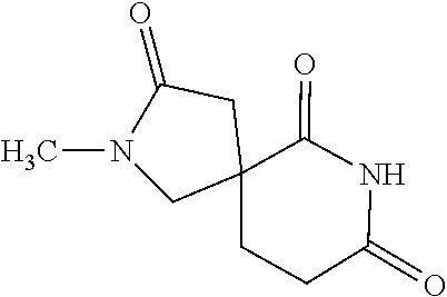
CN1CC2(CCC(=O)NC2=O)CC1=O
